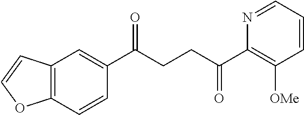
C1(C(CCC(C2=C([OMe])C=CC=N2)=O)=O)=CC2=C(C=C1)OC=C2
